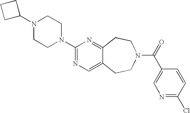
C1(N2CCN(C3=NC=C4C(=N3)CCN(C(=O)C3=CN=C(Cl)C=C3)CC4)CC2)CCC1
